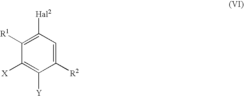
C1([R1])=C([Hal2])C=C([R2])C([Y])=C1[X]
